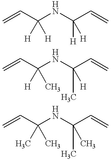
C=CC(NC(C=C)([H])[H])([H])[H].C=CC(NC(C=C)(C)[H])([H])C.C=CC(NC(C=C)(C)C)(C)C
